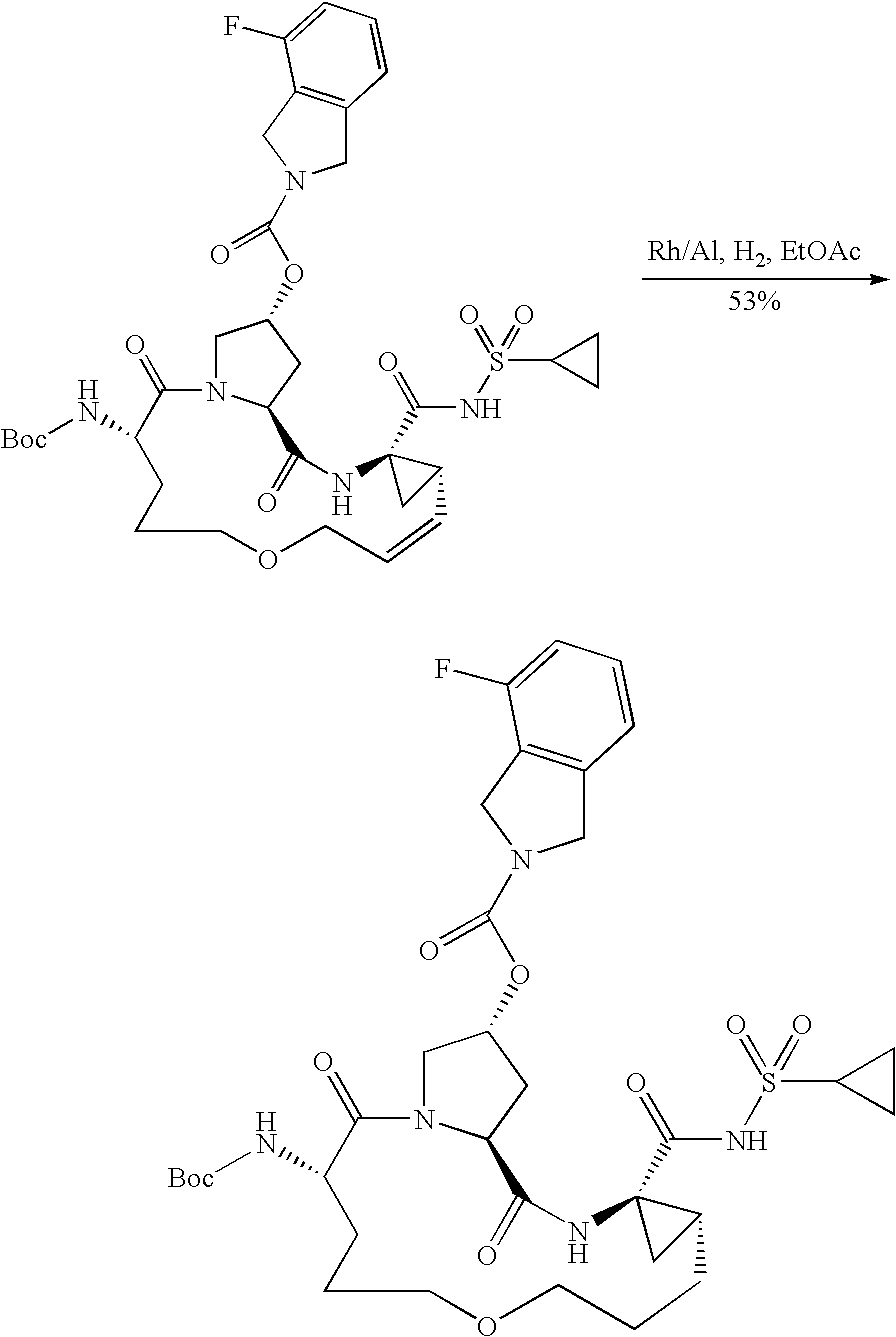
C1N2C(CC1OC(=O)N1CC3=C(C1)C(F)=CC=C3)C(=O)NC1(C(=O)NS(C3CC3)(=O)=O)CC1CCCOCCCC(N[Boc])C2=O.C1N2C(CC1OC(=O)N1CC3=C(C1)C(F)=CC=C3)C(=O)NC1(C(=O)NS(C3CC3)(=O)=O)CC1C=CCOCCCC(N[Boc])C2=O
